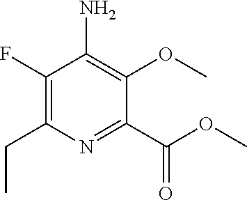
C1(F)=C(CC)N=C(C(OC)=O)C(OC)=C1N
